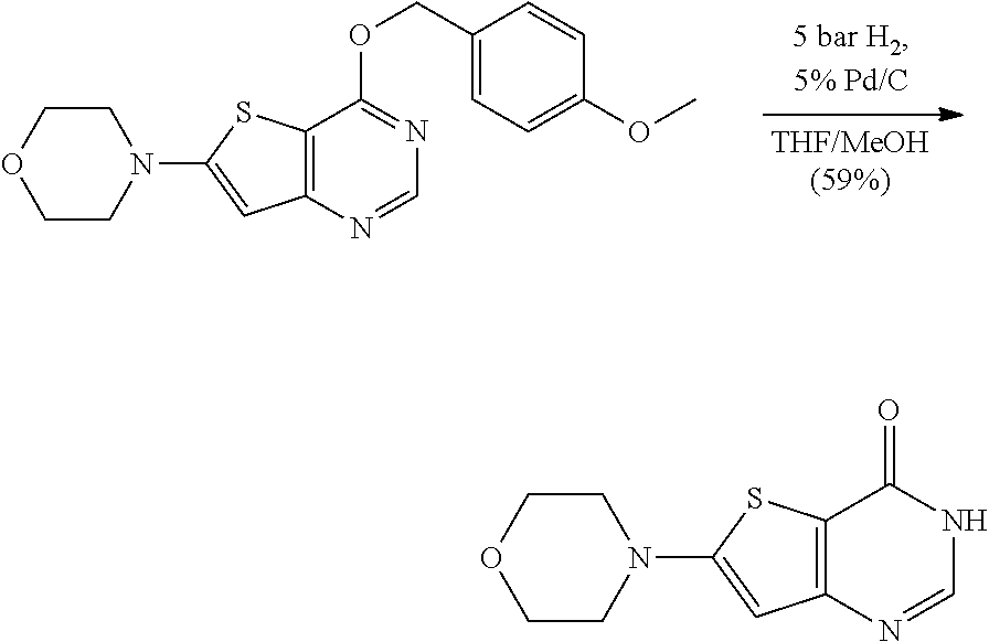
C12=C(N=CN=C1OCC1=CC=C(OC)C=C1)C=C(N1CCOCC1)S2.C12=C(N=CNC1=O)C=C(N1CCOCC1)S2
